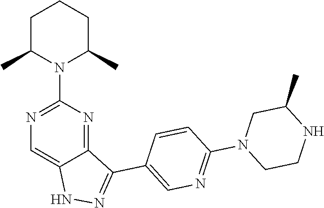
CC1CN(C2=NC=C(C3=NNC4=CN=C(N5C(C)CCCC5C)N=C43)C=C2)CCN1
